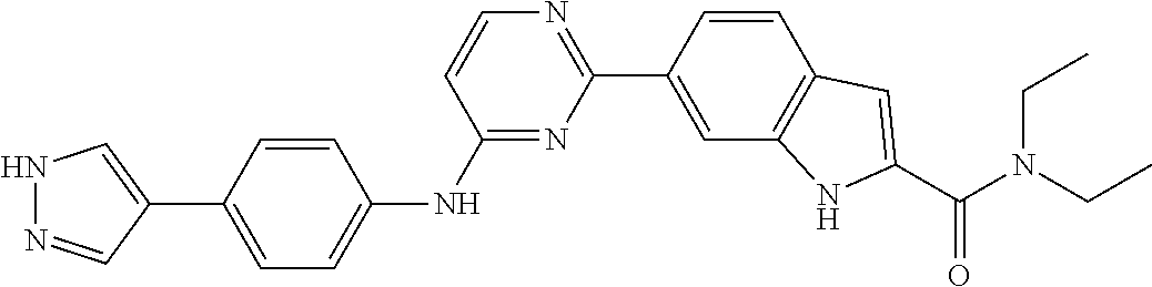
C1(C2=CC3=C(C=C2)C=C(C(N(CC)CC)=O)N3)=NC=CC(NC2=CC=C(C3=CNN=C3)C=C2)=N1
